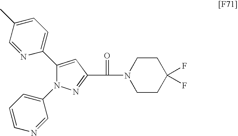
C1(C2=CC=C(C)C=N2)=CC(C(=O)N2CCC(F)(F)CC2)=NN1C1=CC=CN=C1
